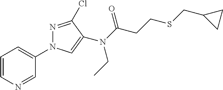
C1=CN=CC(N2N=C(Cl)C(N(C(=O)CCSCC3CC3)CC)=C2)=C1
